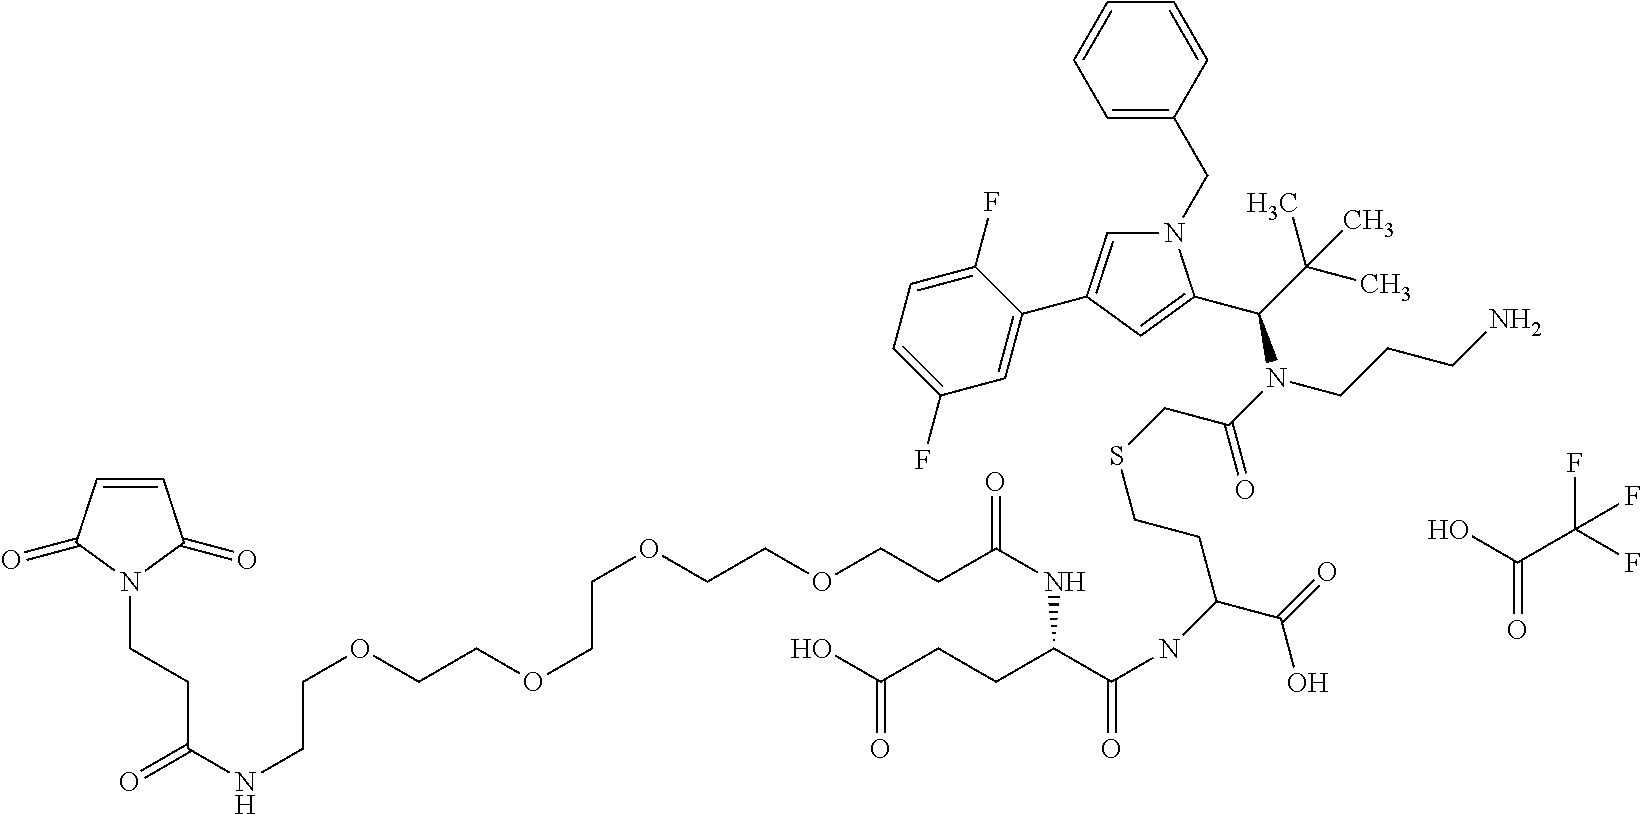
C1=CC(=O)N(CCC(=O)NCCOCCOCCOCCOCCC(NC(C(NC(C(=O)O)CCSCC(=O)N(CCCN)C(C(C)(C)C)C2=CC(C3=CC(F)=CC=C3F)=CN2CC2=CC=CC=C2)=O)CCC(O)=O)=O)C1=O.O=C(O)C(F)(F)F
